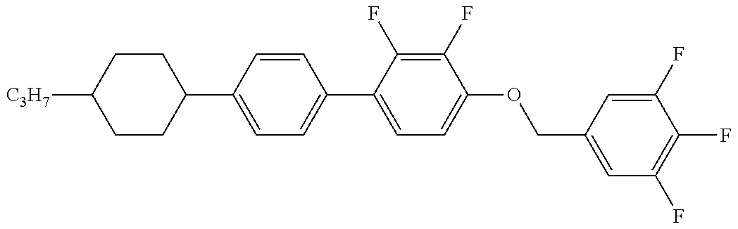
C1(C2=CC=C(C3=CC=C(OCC4=CC(F)=C(F)C(F)=C4)C(F)=C3F)C=C2)CCC([C3H7])CC1
